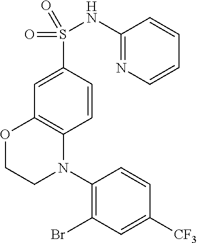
C1(N2C3=C(OCC2)C=C(S(NC2=NC=CC=C2)(=O)=O)C=C3)=C(Br)C=C([CF3])C=C1
